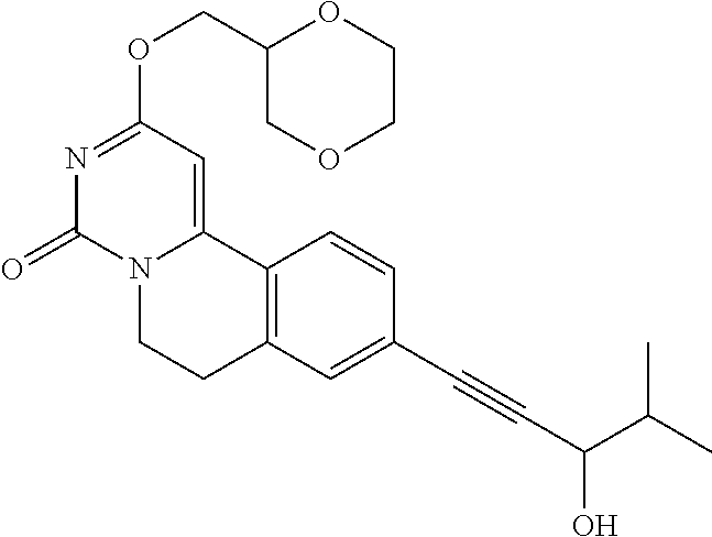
C1(COC2=NC(=O)N3C(=C2)C2=C(CC3)C=C(C#CC(C(C)C)O)C=C2)COCCO1
